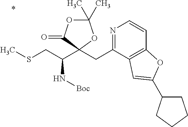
N1=C(CC2(C(CSC)N[Boc])OC(C)(C)OC2=O)C2=C(C=C1)OC(C1CCCC1)=C2
